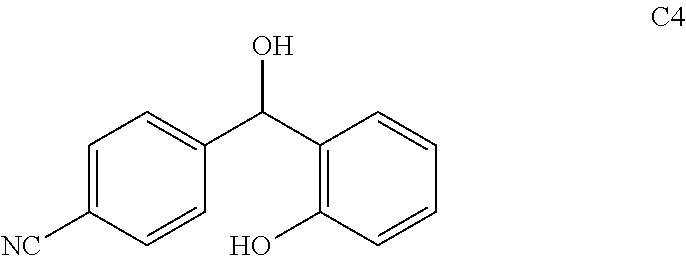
C(C1=C(O)C=CC=C1)(C1=CC=C([NC])C=C1)O
